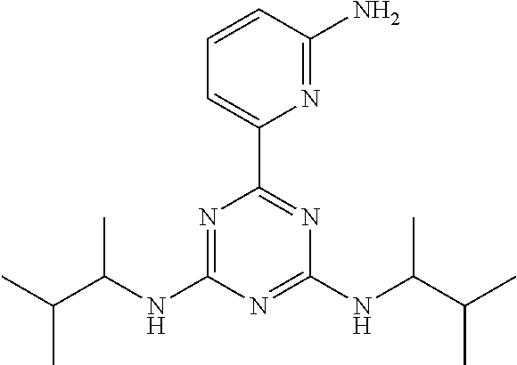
N1=C(NC(C(C)C)C)N=C(NC(C(C)C)C)N=C1C1=CC=CC(N)=N1
